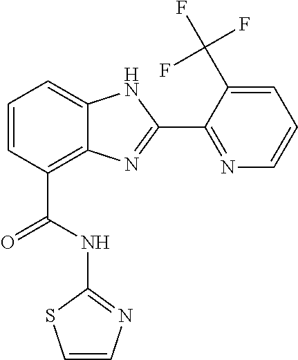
C1=CC(C(=O)NC2=NC=CS2)=C2C(=C1)NC(C1=NC=CC=C1C(F)(F)F)=N2
